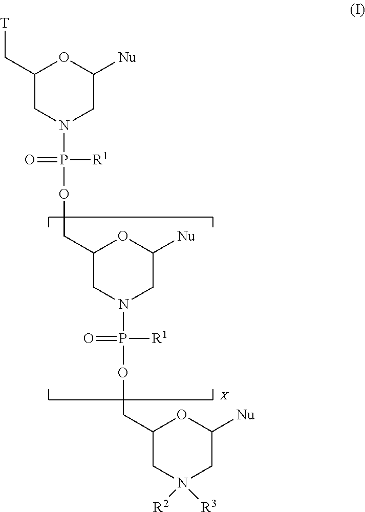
[T]CC1CN(P(OCC2CN(P(OCC3CN([R3])([R2])CC([Nu])O3)([R1])=O)CC([Nu])O2)([R1])=O)CC([Nu])O1
